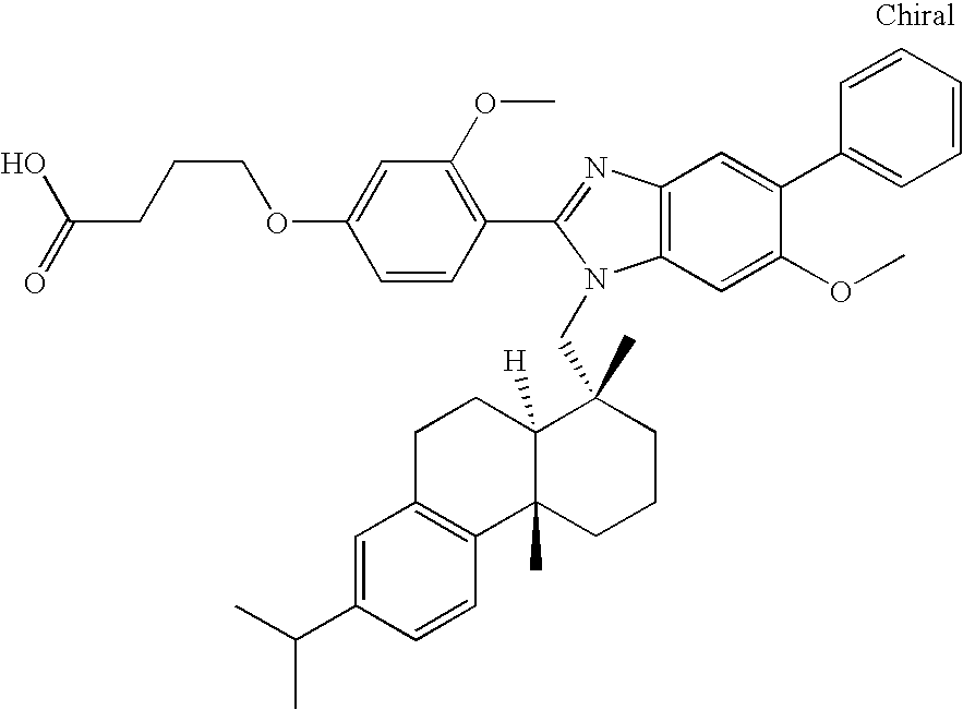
C1=CC(C2=NC3=C(N2CC2(C)C4([H])C(C)(CCC2)C2=C(CC4)C=C(C(C)C)C=C2)C=C(OC)C(C2=CC=CC=C2)=C3)=C(OC)C=C1OCCCC(O)=O
